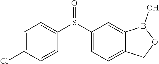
C1(S(C2=CC=C(Cl)C=C2)=O)=CC=C2C(=C1)B(O)OC2
